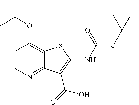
C1=CN=C2C(=C1OC(C)C)SC(NC(OC(C)(C)C)=O)=C2C(=O)O
